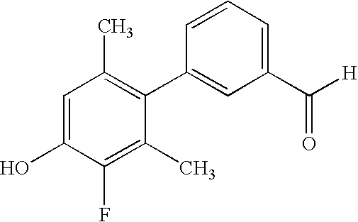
OC1=CC(C)=C(C2=CC(C([H])=O)=CC=C2)C(C)=C1F
